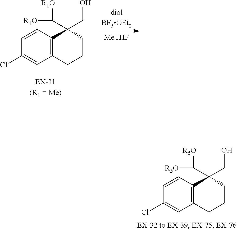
C1=CC2=C(C=C1Cl)CCCC2(CO)C([R1O])[R1O].[MeTHF].C1=CC2=C(C=C1Cl)CCCC2(CO)C([R5O])[R5O]
